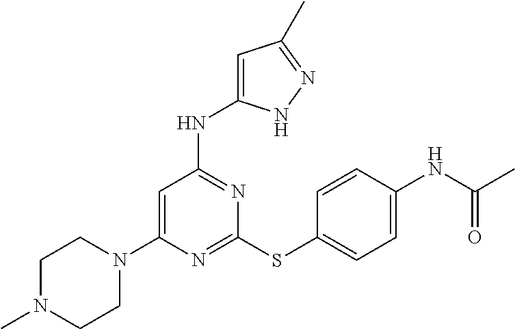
N1=C(SC2=CC=C(NC(C)=O)C=C2)N=C(NC2=CC(C)=NN2)C=C1N1CCN(C)CC1
